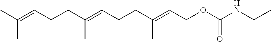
CC(=CCCC(=CCCC(=CCOC(NC(C)C)=O)C)C)C
